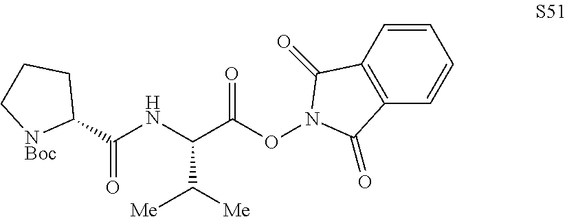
C1=CC2=C(C=C1)C(=O)N(OC(C(NC(C1CCC[NBoc]1)=O)C([Me])[Me])=O)C2=O
